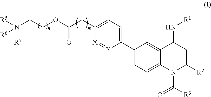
C1(C2=CC=C(CC(OCCN([R7])([R6])[R5])=O)[X]=[Y]2)=CC=C2C(=C1)C(N[R1])CC([R2])N2C([R3])=O
